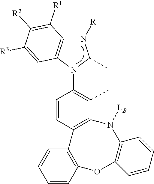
CC1=C(N2C(C)N([R])C3=C2C=C([R3])C([R2])=C3[R1])C=CC2=C1N([LB])C1=C(OC3=C2C=CC=C3)C=CC=C1
